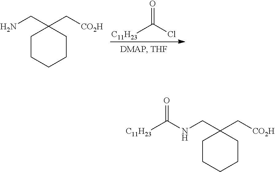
NCC1(C[CO2H])CCCCC1.[C11H23]C(Cl)=O.N(CC1(C[CO2H])CCCCC1)C([C11H23])=O
